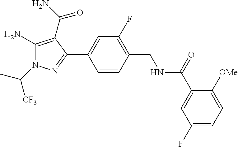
C1=CC(C2=NN(C(C)[CF3])C(N)=C2C(=O)N)=CC(F)=C1CNC(C1=CC(F)=CC=C1[OMe])=O
